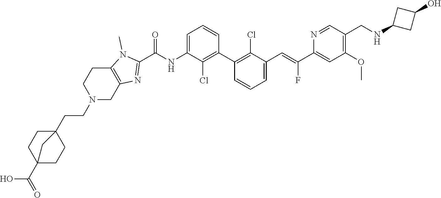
C1(C2=C(Cl)C(C=C(C3=CC(OC)=C(CNC4CC(O)C4)C=N3)F)=CC=C2)=C(Cl)C(NC(C2=NC3=C(N2C)CCN(CCC24CCC(C(O)=O)(CC2)C4)C3)=O)=CC=C1
